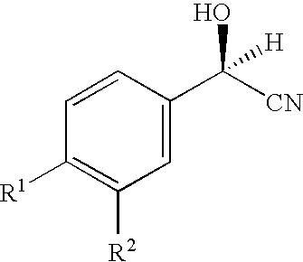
C1=CC(C([CN])(O)[H])=CC([R2])=C1[R1]
